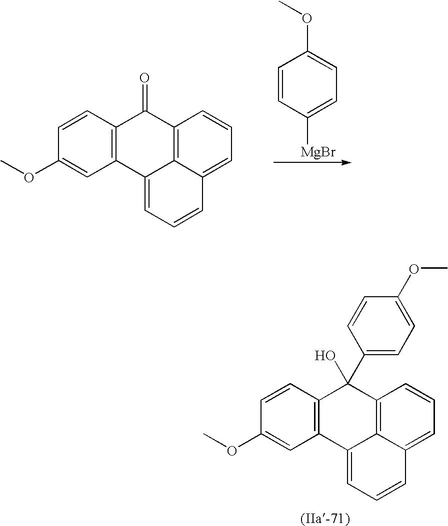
C1=CC([MgBr])=CC=C1OC.C12=C(C=CC(OC)=C1)C(=O)C1=C3C2=CC=CC3=CC=C1.C12=C(C=CC(OC)=C1)C(O)(C1=CC=C(OC)C=C1)C1=C3C2=CC=CC3=CC=C1
